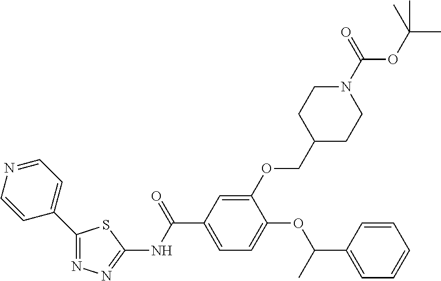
N(C(C1=CC=C(OC(C2=CC=CC=C2)C)C(OCC2CCN(C(=O)OC(C)(C)C)CC2)=C1)=O)C1=NN=C(C2=CC=NC=C2)S1
